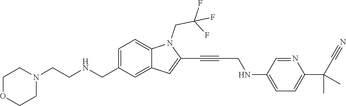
C(N1C2=CC=C(CNCCN3CCOCC3)C=C2C=C1C#CCNC1=CC=C(C(C)(C)C#N)N=C1)C(F)(F)F
